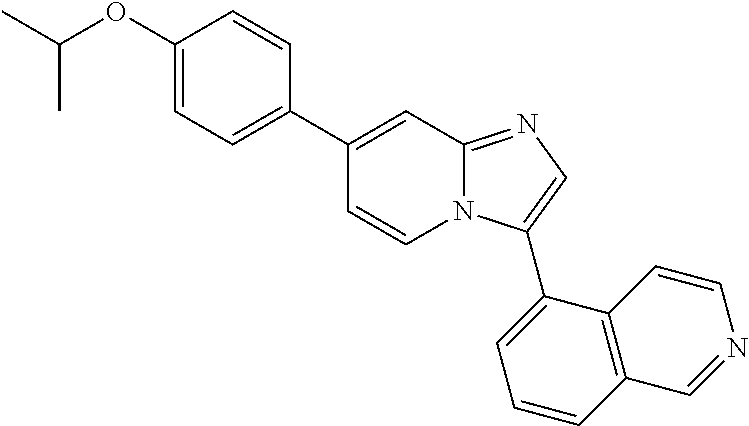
CC(OC1=CC=C(C2=CC3=NC=C(C4=CC=CC5=C4C=CN=C5)N3C=C2)C=C1)C
